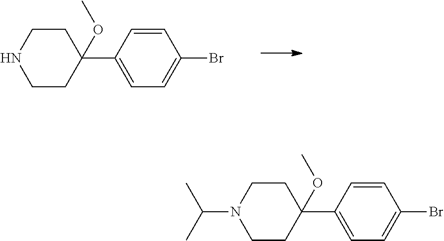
C1=CC(C2(OC)CCNCC2)=CC=C1Br.C1=CC(C2(OC)CCN(C(C)C)CC2)=CC=C1Br
